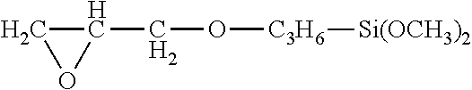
C1C(CO[C3H6][Si(OCH3)2])O1
